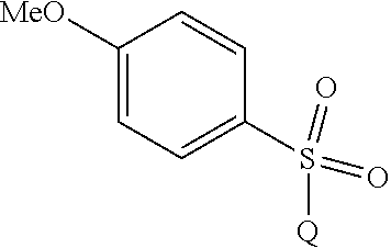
C1([OMe])=CC=C(S(=O)(=O)[Q])C=C1
